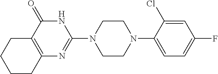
C12=C(C(=O)NC(N3CCN(C4=CC=C(F)C=C4Cl)CC3)=N1)CCCC2
